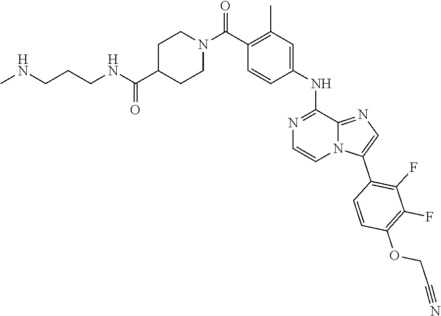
N1(C(C2=C(C)C=C(NC3=NC=CN4C3=NC=C4C3=C(F)C(F)=C(OCC#N)C=C3)C=C2)=O)CCC(C(NCCCNC)=O)CC1
